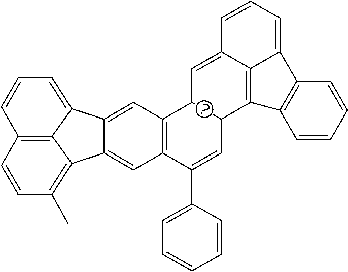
C12=CC3=C(C=C1C1=C(C)C=CC4=C1C2=CC=C4)C(C1=CC=CC=C1)=CC1C3C=C2C=CC=C3C2=C1C1=C3C=CC=C1
